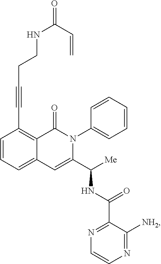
C(#CC1=C2C(=CC=C1)C=C(C([Me])NC(C1=NC=CN=C1[NH2])=O)N(C1=CC=CC=C1)C2=O)CCNC(=O)C=C
